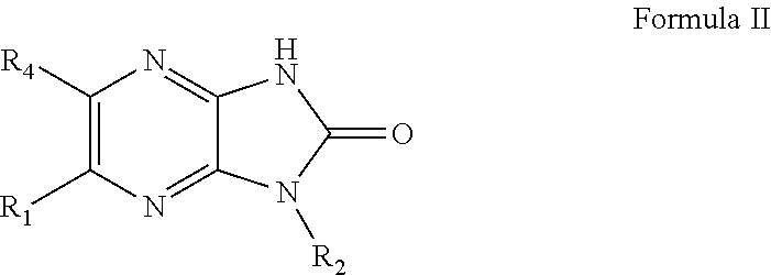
C1([R4])=C([R1])N=C2C(=N1)NC(=O)N2[R2]
